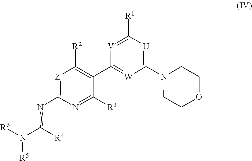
[Z]1=C(N=C(N([R5])[R6])[R4])N=C([R3])C(C2=[W]C(N3CCOCC3)=[U]C([R1])=[V]2)=C1[R2]
